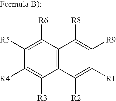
C12=C(C([R6])=C([R5])C([R4])=C1[R3])C([R8])=C([R9])C([R1])=C2[R2]
